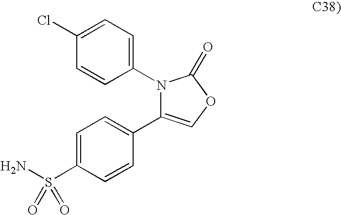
C1=CC(N2C(C3=CC=C(S(N)(=O)=O)C=C3)=COC2=O)=CC=C1Cl
